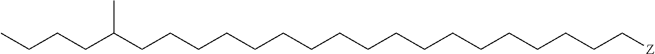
C(C(CCCCCCCCCCCCCCCCCC[Z])C)CCC
